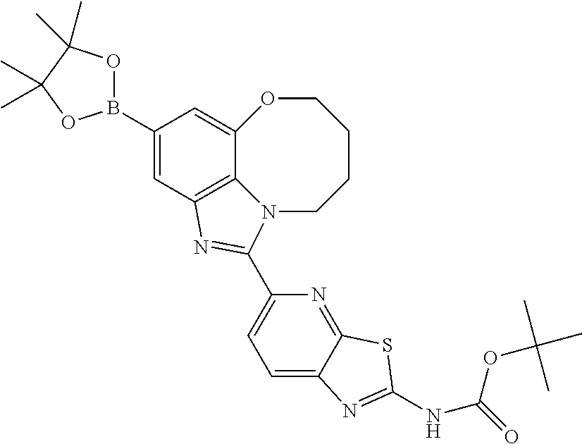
C1=C2C(=NC(C3=NC4=C5C(=CC(B6OC(C)(C)C(C)(C)O6)=C4)OCCCCN53)=C1)SC(NC(=O)OC(C)(C)C)=N2
